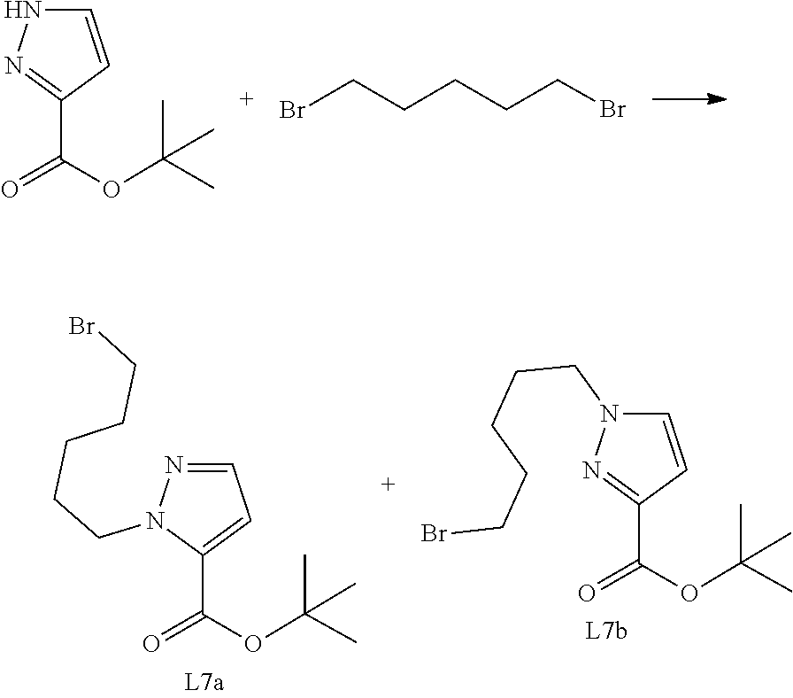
C1(C(OC(C)(C)C)=O)=NNC=C1.C(CCCBr)CBr.O=C(C1=CC=NN1CCCCCBr)OC(C)(C)C.C1(C(OC(C)(C)C)=O)=NN(CCCCCBr)C=C1
